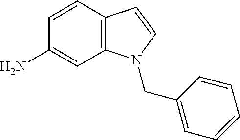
C1=CC2=C(C=C1N)N(CC1=CC=CC=C1)C=C2
